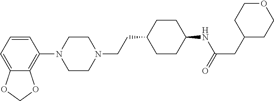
C1=CC=C2C(=C1N1CCN(CCC3CCC(NC(=O)CC4CCOCC4)CC3)CC1)OCO2
